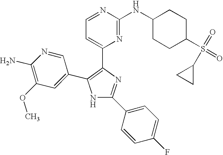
N1C(C2=CC=C(F)C=C2)=NC(C2=CC=NC(NC3CCC(S(=O)(C4CC4)=O)CC3)=N2)=C1C1=CC(OC)=C(N)N=C1
